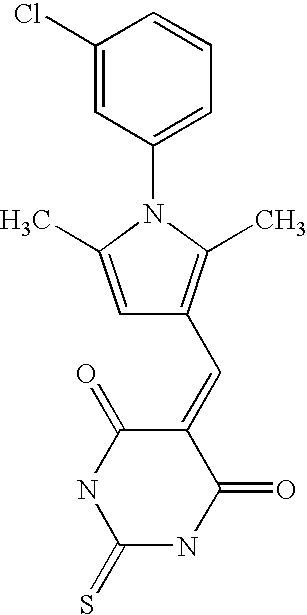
O=C1C(=CC2=C(C)N(C3=CC=CC(Cl)=C3)C(C)=C2)C(=O)NC(=S)N1
